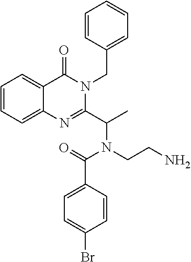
C1=CC=C2C(=C1)C(=O)N(CC1=CC=CC=C1)C(C(C)N(CCN)C(=O)C1=CC=C(Br)C=C1)=N2
